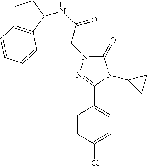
C1(=O)N(CC(NC2C3=C(CC2)C=CC=C3)=O)N=C(C2=CC=C(Cl)C=C2)N1C1CC1
